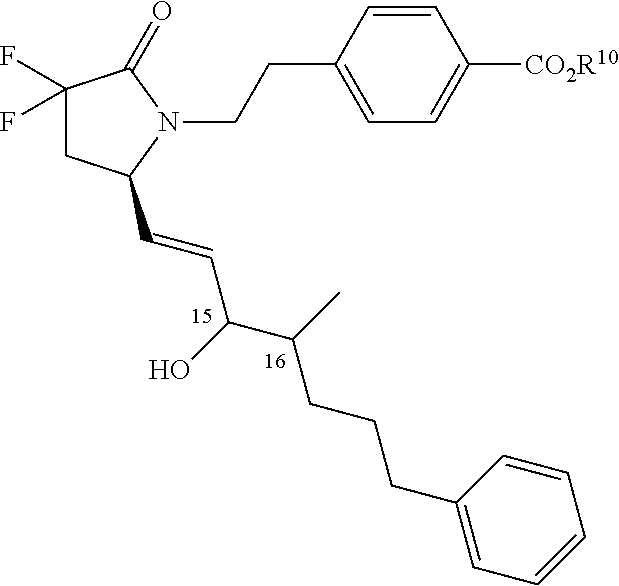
C1(F)(F)CC(C=CC(C(C)CCCC2=CC=CC=C2)O)N(CCC2=CC=C([CO2R10])C=C2)C1=O
